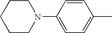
CC1=CC=C(N2CCCCC2)C=C1
